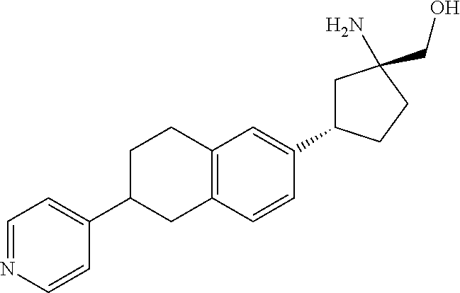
C12=C(C=CC(C3CC(N)(CO)CC3)=C1)CC(C1=CC=NC=C1)CC2
